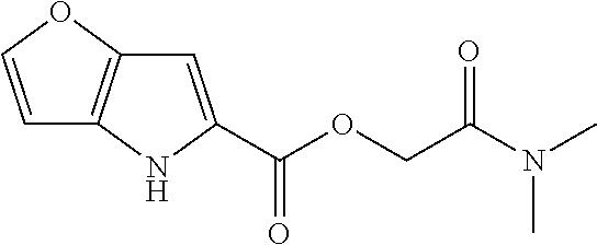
C1=COC2=C1NC(C(OCC(N(C)C)=O)=O)=C2
